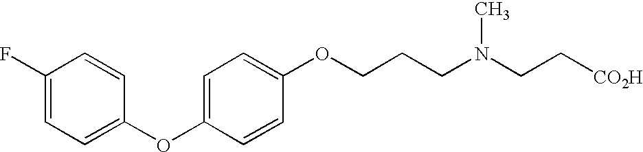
C1(F)=CC=C(OC2=CC=C(OCCCN(CC[CO2H])C)C=C2)C=C1
